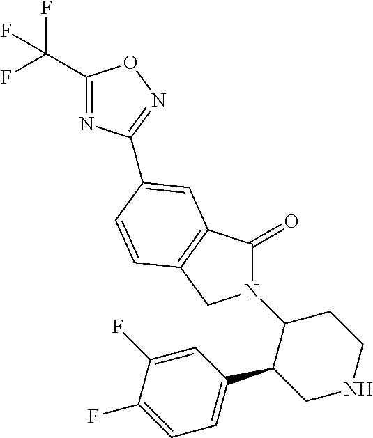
C1(C(F)(F)F)=NC(C2=CC3=C(CN(C4C(C5=CC=C(F)C(F)=C5)CNCC4)C3=O)C=C2)=NO1
